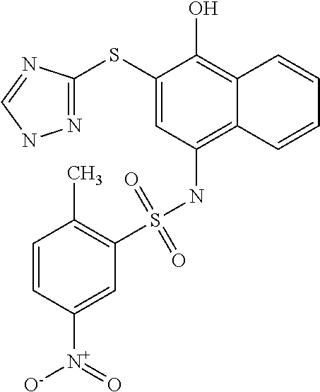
C1(SC2=NNC=N2)=CC(NS(C2=C(C)C=CC([N+]([O-])=O)=C2)(=O)=O)=C2C(=C1O)C=CC=C2
